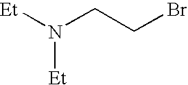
[Et]N([Et])CCBr
